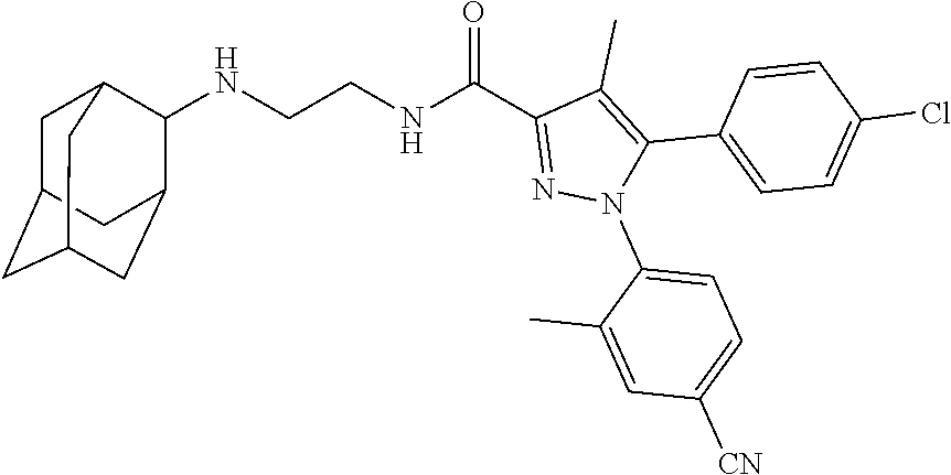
N(CCNC(C1=NN(C2=CC=C([CN])C=C2C)C(C2=CC=C(Cl)C=C2)=C1C)=O)C1C2CC3CC(CC1C3)C2
